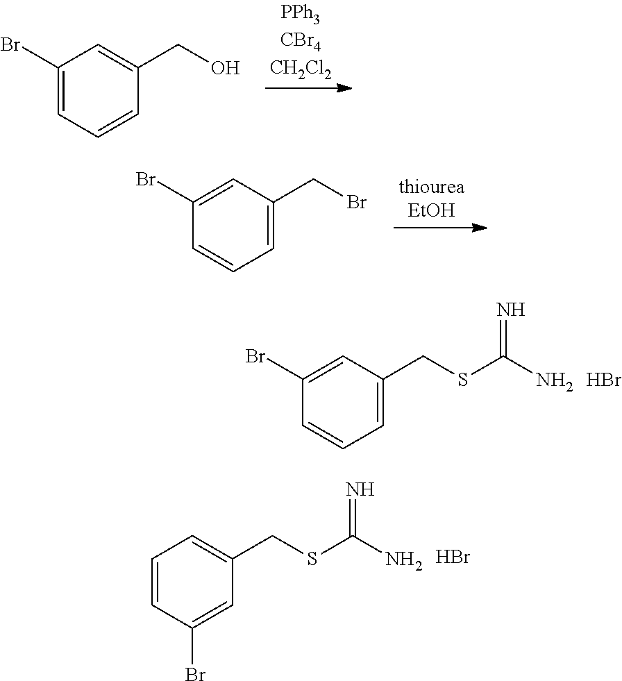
Br.C1=CC=C(CSC(=N)N)C=C1Br.C1=C(Br)C=C(CO)C=C1.C1=CC=C(CBr)C=C1Br.Br.C1=CC(Br)=CC(CSC(=N)N)=C1
